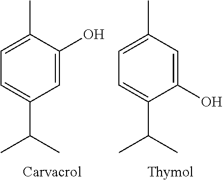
C1=C(O)C(C)=CC=C1C(C)C.C1(O)=CC(C)=CC=C1C(C)C
